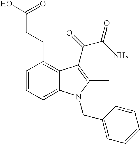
C1=CC=C2C(=C1CCC(O)=O)C(C(C(=O)N)=O)=C(C)N2CC1=CC=CC=C1
